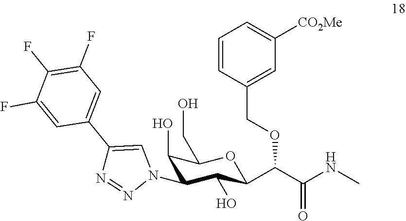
C1(O)C(N2N=NC(C3=CC(F)=C(F)C(F)=C3)=C2)C(O)C(C(C(NC)=O)OCC2=CC([CO2Me])=CC=C2)OC1CO
